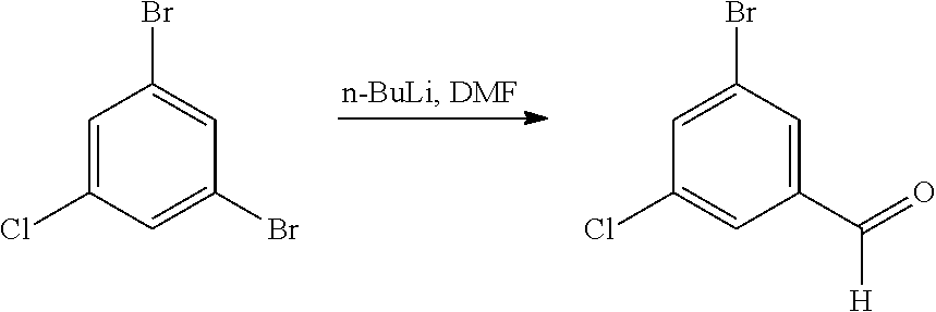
C1=C(Cl)C=C(Br)C=C1Br.C1=C(Br)C=C(C([H])=O)C=C1Cl
